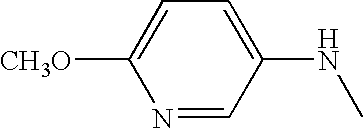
N1=CC(NC)=CC=C1[CH3O]
